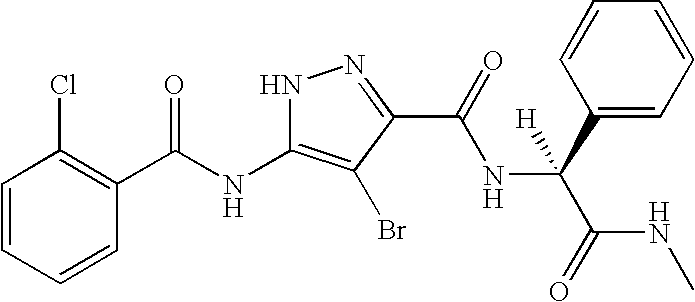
C1=CC=CC(C(NC2=C(Br)C(C(NC(C3=CC=CC=C3)(C(NC)=O)[H])=O)=NN2)=O)=C1Cl
